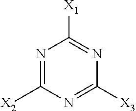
N1=C([X2])N=C([X3])N=C1[X1]
